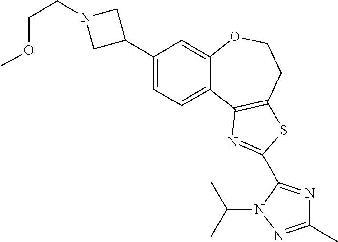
C1(C2CN(CCOC)C2)=CC=C2C(=C1)OCCC1=C2N=C(C2=NC(C)=NN2C(C)C)S1
